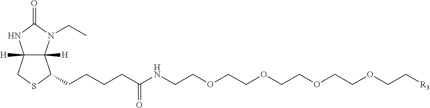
C12([H])C([H])(N(CC)C(=O)N1)C(CCCCC(NCCOCCOCCOCCOCC[R3])=O)SC2
